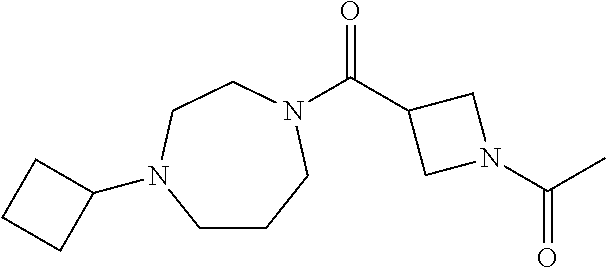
CC(N1CC(C(=O)N2CCCN(C3CCC3)CC2)C1)=O
